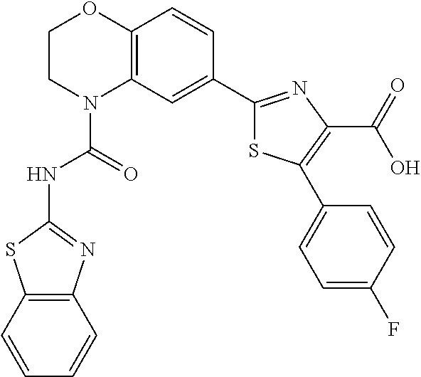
C1CN(C(=O)NC2=NC3=C(S2)C=CC=C3)C2=C(O1)C=CC(C1=NC(C(=O)O)=C(C3=CC=C(F)C=C3)S1)=C2
